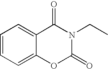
C1=CC=C2C(=C1)C(=O)N(CC)C(=O)O2
